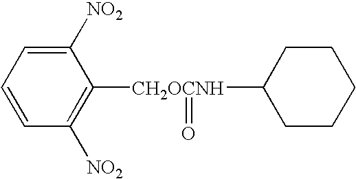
C1=CC=C([NO2])C([CH2OCNH](=O)C2CCCCC2)=C1[NO2]
